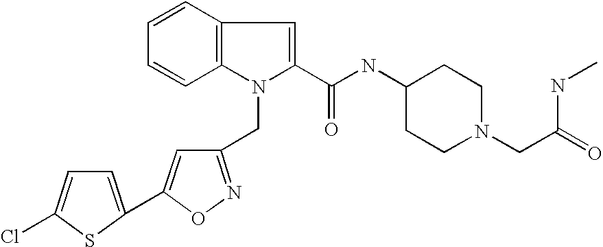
C1=CC2=C(C=C1)N(CC1=NOC(C3=CC=C(Cl)S3)=C1)C(C(=O)NC1CCN(CC(=O)NC)CC1)=C2
